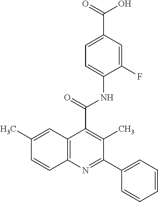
C12=C(N=C(C3=CC=CC=C3)C(C)=C1C(=O)NC1=CC=C(C(=O)O)C=C1F)C=CC(C)=C2
